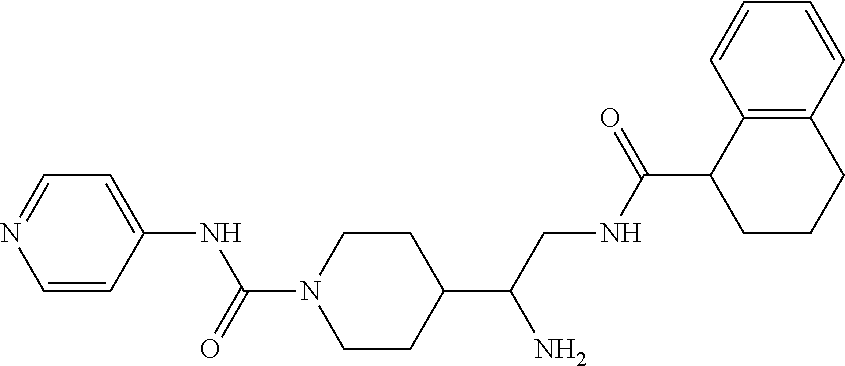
C1=CC(NC(N2CCC(C(CNC(=O)C3CCCC4=C3C=CC=C4)N)CC2)=O)=CC=N1
